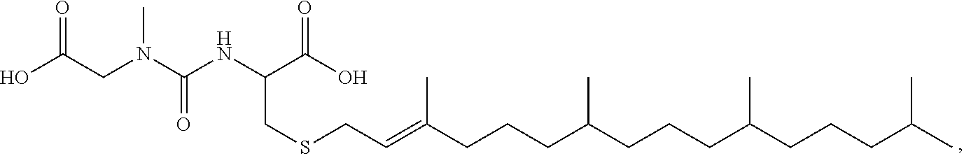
N(C(C(O)=O)CSCC=C(CCCC(CCCC(CCCC(C)C)C)C)C)C(N(CC(O)=O)C)=O
